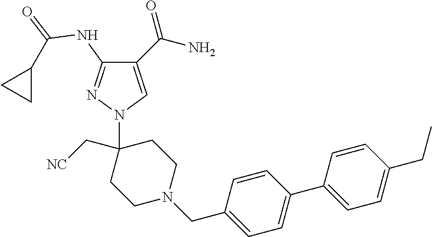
C1(C(N)=O)=CN(C2(C[NC])CCN(CC3=CC=C(C4=CC=C(CC)C=C4)C=C3)CC2)N=C1NC(=O)C1CC1
